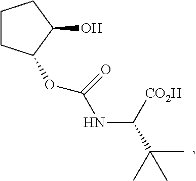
C1(O)CCCC1OC(=O)NC(C(C)(C)C)[CO2H]
